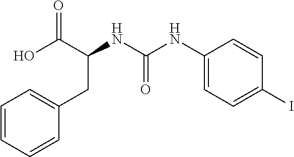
C1=CC=CC(CC(C(O)=O)NC(NC2=CC=C(I)C=C2)=O)=C1
